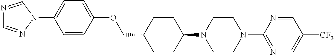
C1CC(N2CCN(C3=NC=C([CF3])C=N3)CC2)CCC1COC1=CC=C(N2C=NC=N2)C=C1
